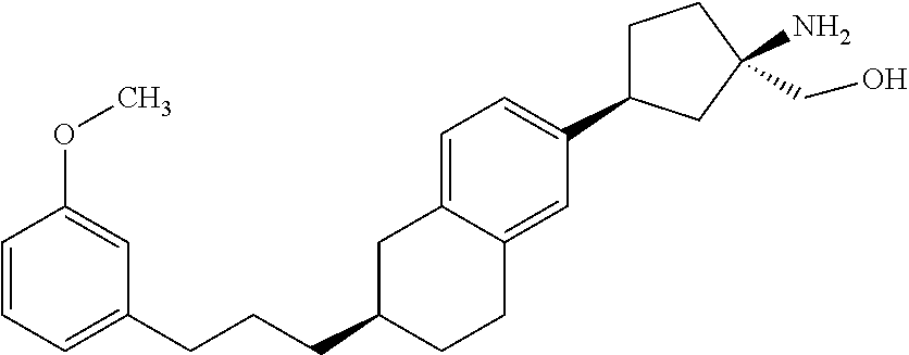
C(C1CCC2=CC(C3CCC(N)(CO)C3)=CC=C2C1)CCC1=CC=CC(OC)=C1
